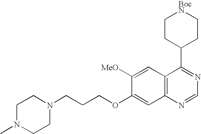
C12=C(C=C([MeO])C(OCCCN3CCN(C)CC3)=C1)C(C1CC[BocN]CC1)=NC=N2
